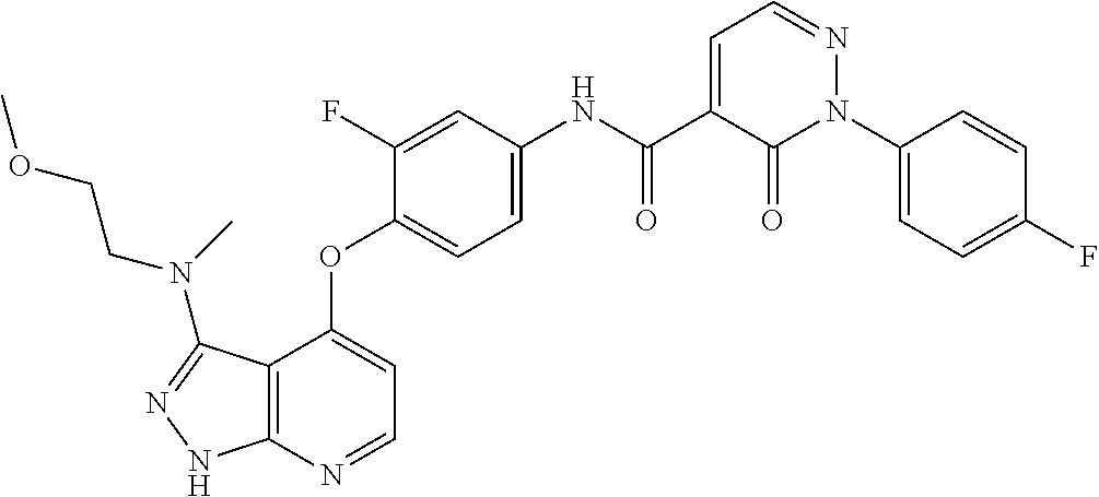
C12=C(N=CC=C1OC1=CC=C(NC(C3=CC=NN(C4=CC=C(F)C=C4)C3=O)=O)C=C1F)NN=C2N(CCOC)C
